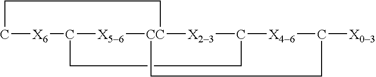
C1[X6]C2[X56][CC]3([X23]C([X46]C([X03])CC3)CC2)CC1
